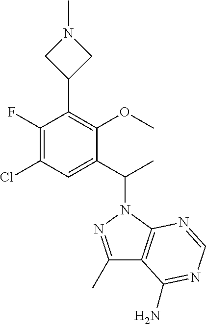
C1(F)=C(Cl)C=C(C(C)N2N=C(C)C3=C2N=CN=C3N)C(OC)=C1C1CN(C)C1
